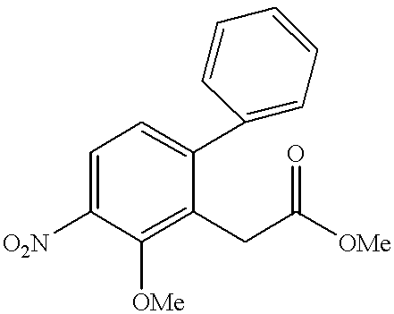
C1=C([O2N])C([OMe])=C(CC([OMe])=O)C(C2=CC=CC=C2)=C1
